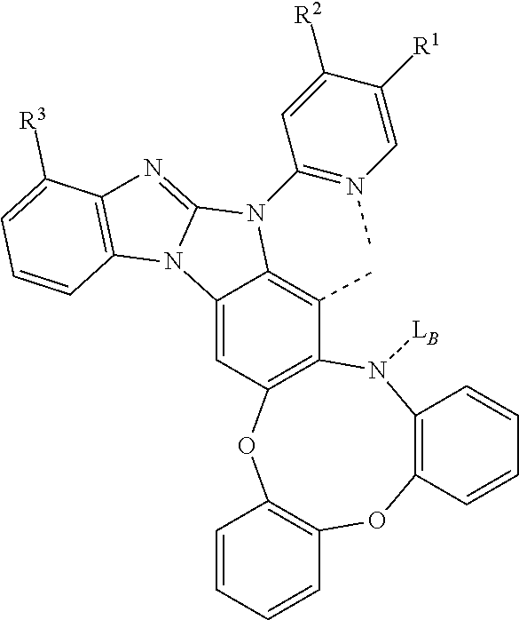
C12=C(N([LB])C3=C(OC4=C(O1)C=CC=C4)C=C1C(=C3C)N(C3=N(C)C=C([R1])C([R2])=C3)C3=NC4=C(N13)C=CC=C4[R3])C=CC=C2
